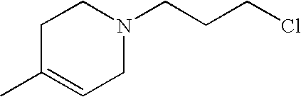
C(CN1CCC(C)=CC1)CCl
